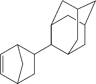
C1=CC2C(C3C4CC5CC(CC3C5)C4)CC1C2
